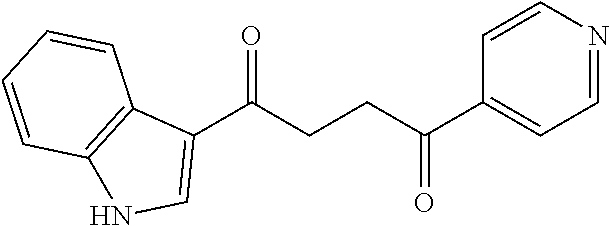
C1(C(CCC(C2=CC=NC=C2)=O)=O)=CNC2=C1C=CC=C2
